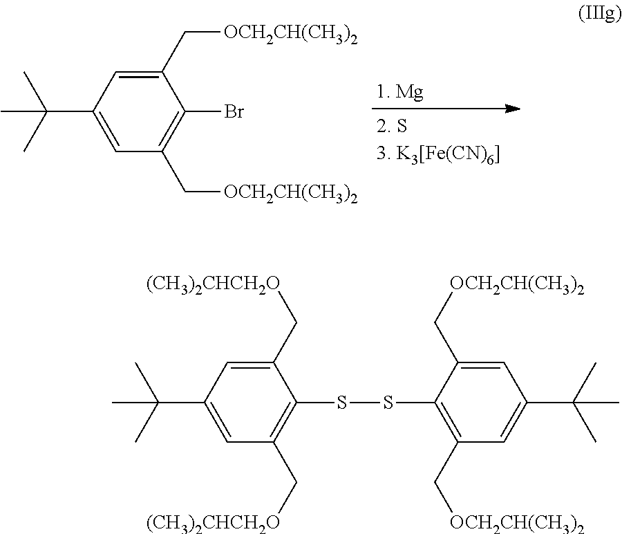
C1(C[OCH2CH(CH3)2])=CC(C(C)(C)C)=CC(C[OCH2CH(CH3)2])=C1Br.C1(C[(CH3)2CHCH2O])=CC(C(C)(C)C)=CC(C[(CH3)2CHCH2O])=C1SSC1=C(C[OCH2CH(CH3)2])C=C(C(C)(C)C)C=C1C[OCH2CH(CH3)2]
